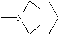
C12CCCC(N1C)CC2
